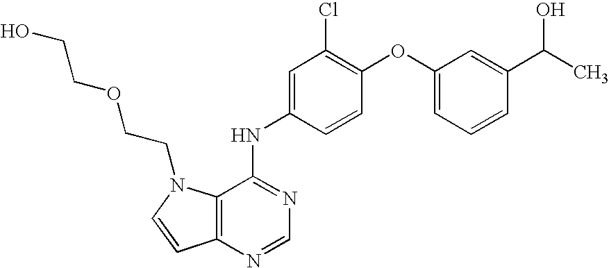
C1(OC2=C(Cl)C=C(NC3=NC=NC4=C3N(CCOCCO)C=C4)C=C2)=CC=CC(C(C)O)=C1
